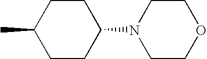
C1CC(N2CCOCC2)CCC1C
